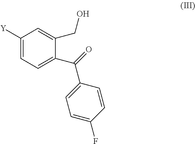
C1([Y])=CC=C(C(=O)C2=CC=C(F)C=C2)C(CO)=C1
